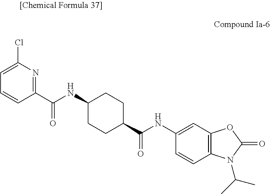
C1=C(Cl)N=C(C(NC2CCC(C(NC3=CC4=C(C=C3)N(C(C)C)C(=O)O4)=O)CC2)=O)C=C1
